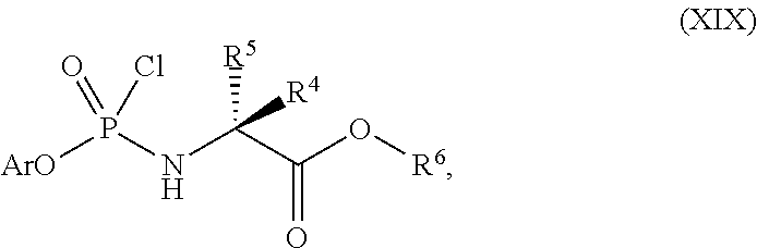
[ArO]P(NC(C(O[R6])=O)([R5])[R4])(=O)Cl
